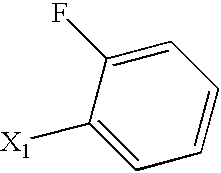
C1=C([X1])C(F)=CC=C1
